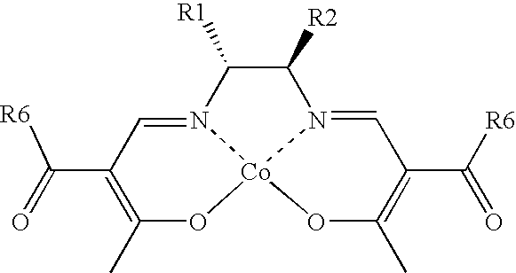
CC1=C(C(=O)[R6])C=N2C([R1])C([R2])N3=CC(C([R6])=O)=C(C)O[Co]23O1
